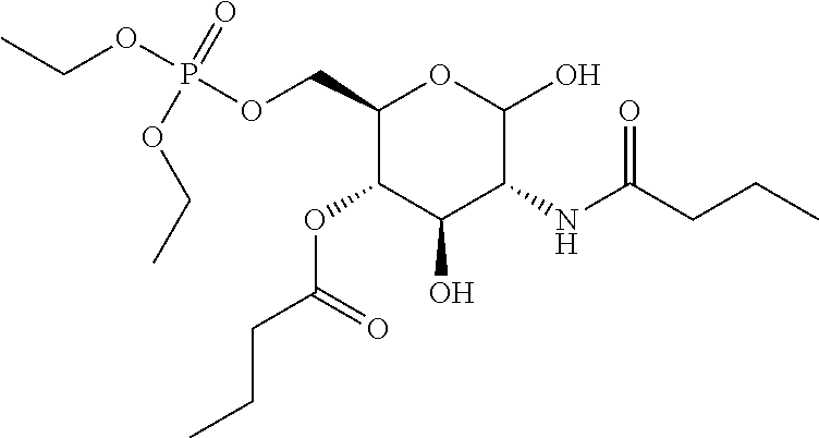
C1(COP(OCC)(=O)OCC)C(OC(CCC)=O)C(O)C(NC(CCC)=O)C(O)O1
